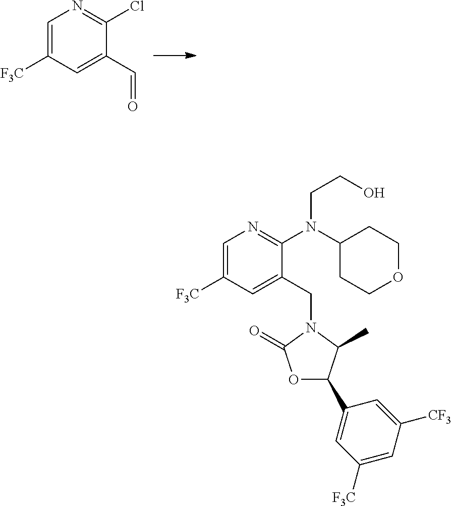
C1=C([F3C])C=C(C=O)C(Cl)=N1.C1=C([F3C])C=C(CN2C(C)C(C3=CC([F3C])=CC([CF3])=C3)OC2=O)C(N(CCO)C2CCOCC2)=N1
